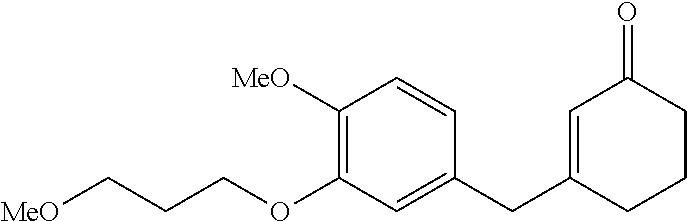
C1=CC([MeO])=C(OCCC[MeO])C=C1CC1=CC(=O)CCC1
